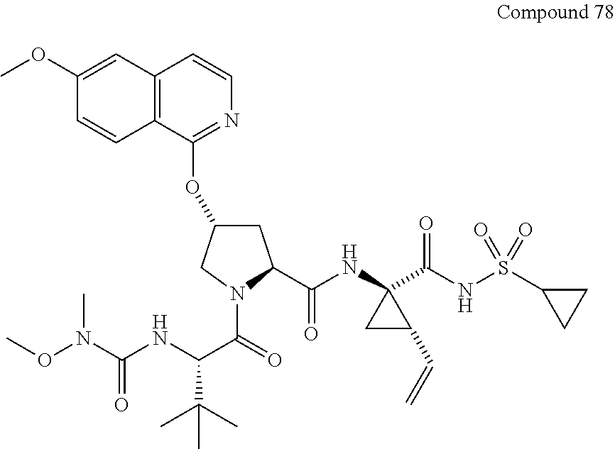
C12=C(C(OC3CC(C(NC4(C(NS(C5CC5)(=O)=O)=O)CC4C=C)=O)N(C(=O)C(NC(N(OC)C)=O)C(C)(C)C)C3)=NC=C1)C=CC(OC)=C2
